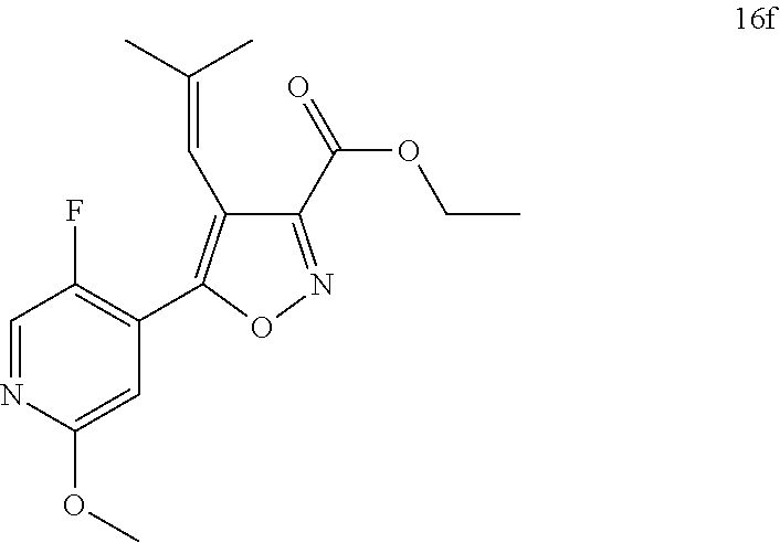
C1=NC(OC)=CC(C2=C(C=C(C)C)C(C(OCC)=O)=NO2)=C1F
